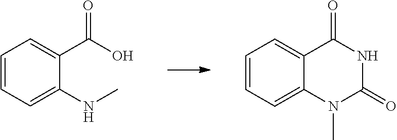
C1=CC=C(NC)C(C(O)=O)=C1.C1=CC=C2C(=C1)C(=O)NC(=O)N2C
